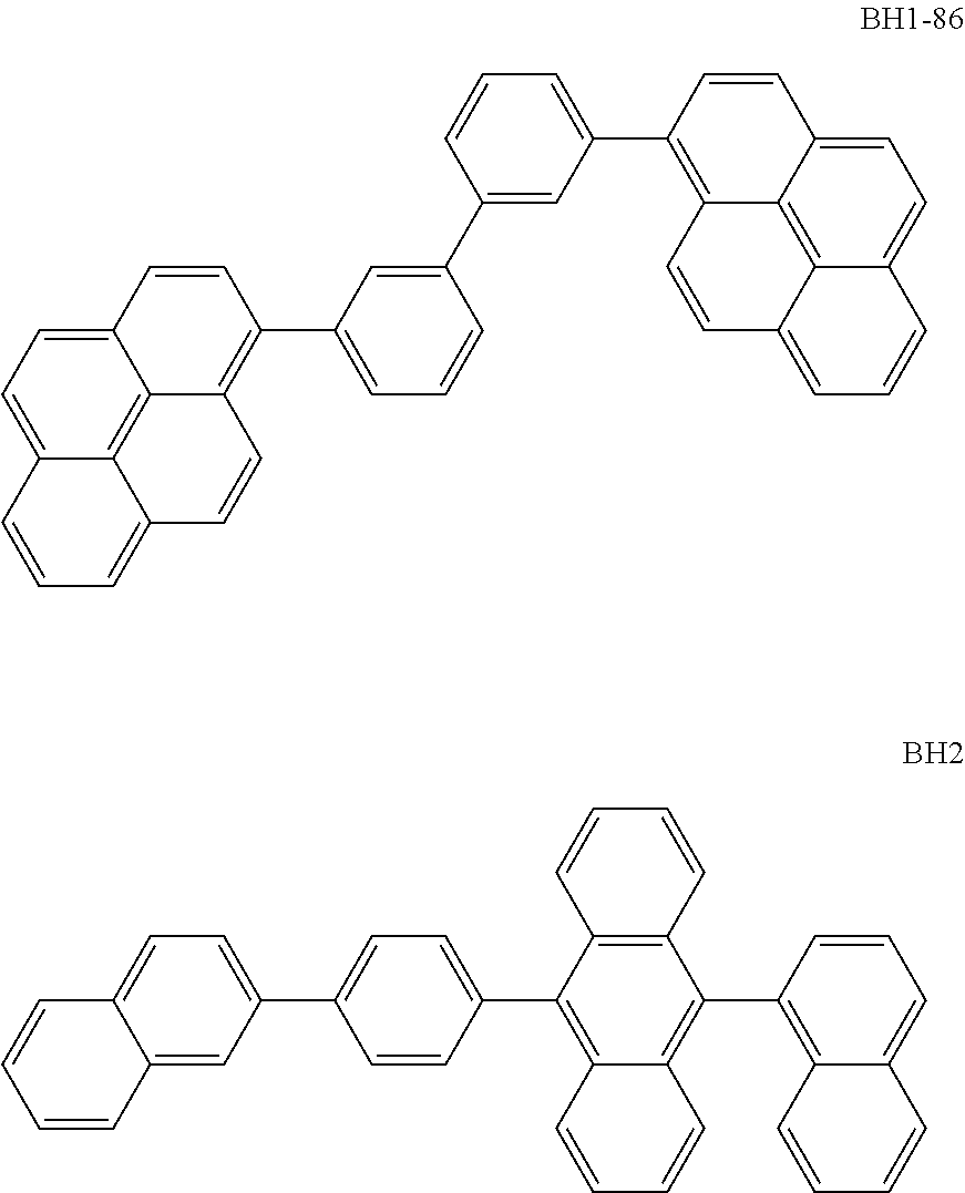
C12=CC=C3C4=C1C(=C(C1=CC=CC(C5=CC(C6=C7C8=C9C(=CC=C8C=C6)C=CC=C9C=C7)=CC=C5)=C1)C=C2)C=CC4=CC=C3.C12=C(C(C3=C4C(=CC=C3)C=CC=C4)=C3C(=C1C1=CC=C(C4=CC=C5C(=C4)C=CC=C5)C=C1)C=CC=C3)C=CC=C2
